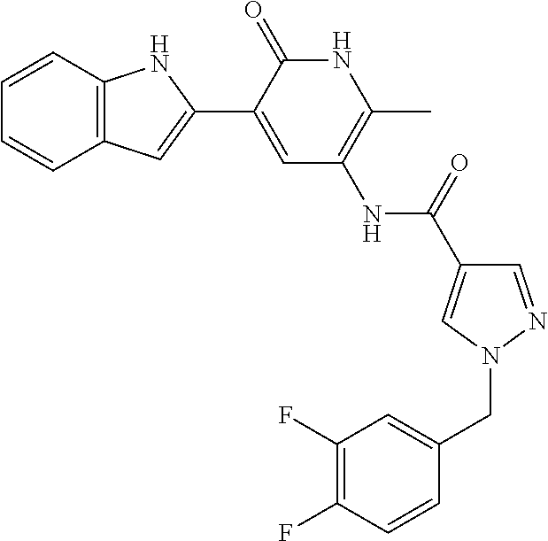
C1=CC2=C(C=C1)C=C(C1=CC(NC(=O)C3=CN(CC4=CC(F)=C(F)C=C4)N=C3)=C(C)NC1=O)N2
